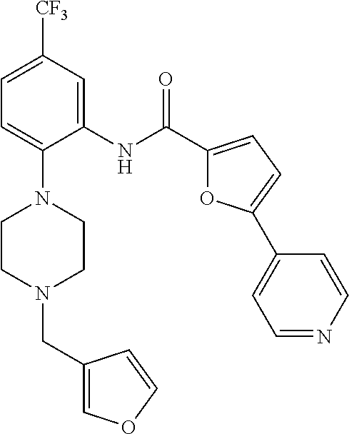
C1=C([CF3])C=C(NC(C2=CC=C(C3=CC=NC=C3)O2)=O)C(N2CCN(CC3=COC=C3)CC2)=C1
